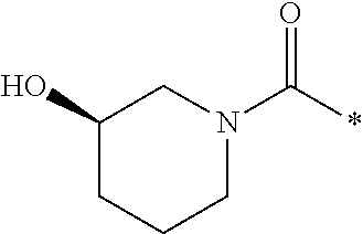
C(*)(=O)N1CCCC(O)C1
